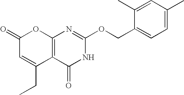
C12=C(C(=O)NC(OCC3=CC=C(C)C=C3C)=N1)C(CC)=CC(=O)O2
